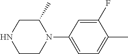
C1C(C)N(C2=CC=C(C)C(F)=C2)CCN1
